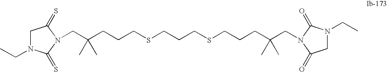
C(C(CCCSCCCSCCCC(CN1C(=O)N(CC)CC1=O)(C)C)(C)C)N1C(=S)N(CC)CC1=S
